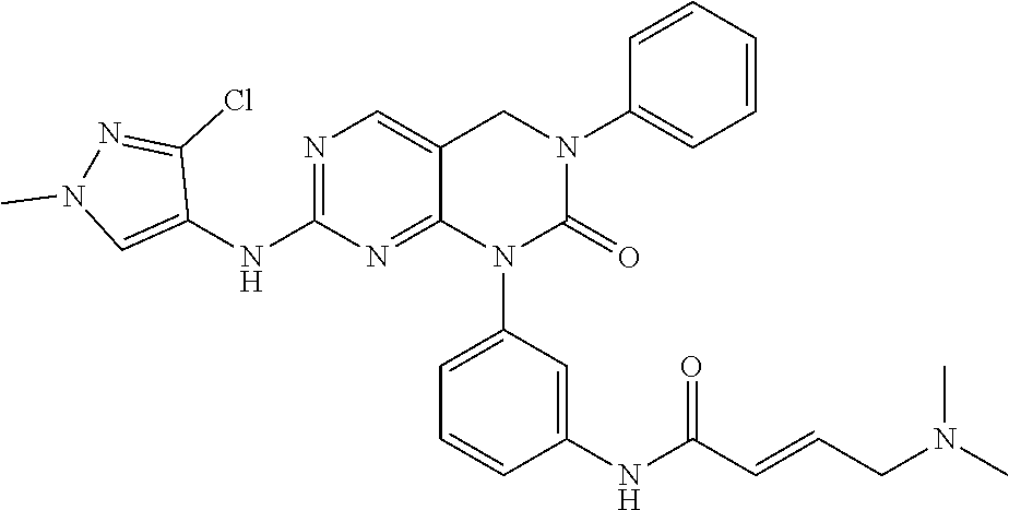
C1=CC=C(N2CC3=CN=C(NC4=CN(C)N=C4Cl)N=C3N(C3=CC=CC(NC(C=CCN(C)C)=O)=C3)C2=O)C=C1
